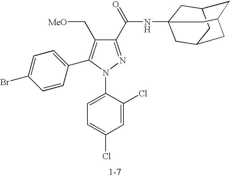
C1(C(NC23CC4CC(CC(C2)C4)C3)=O)=NN(C2=CC=C(Cl)C=C2Cl)C(C2=CC=C(Br)C=C2)=C1C[MeO]
